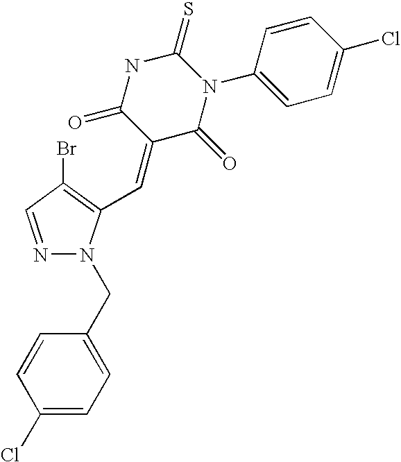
C1(Br)=C(C=C2C(=O)N(C3=CC=C(Cl)C=C3)C(=S)NC2=O)N(CC2=CC=C(Cl)C=C2)N=C1
